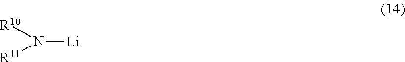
N([Li])([R10])[R11]
